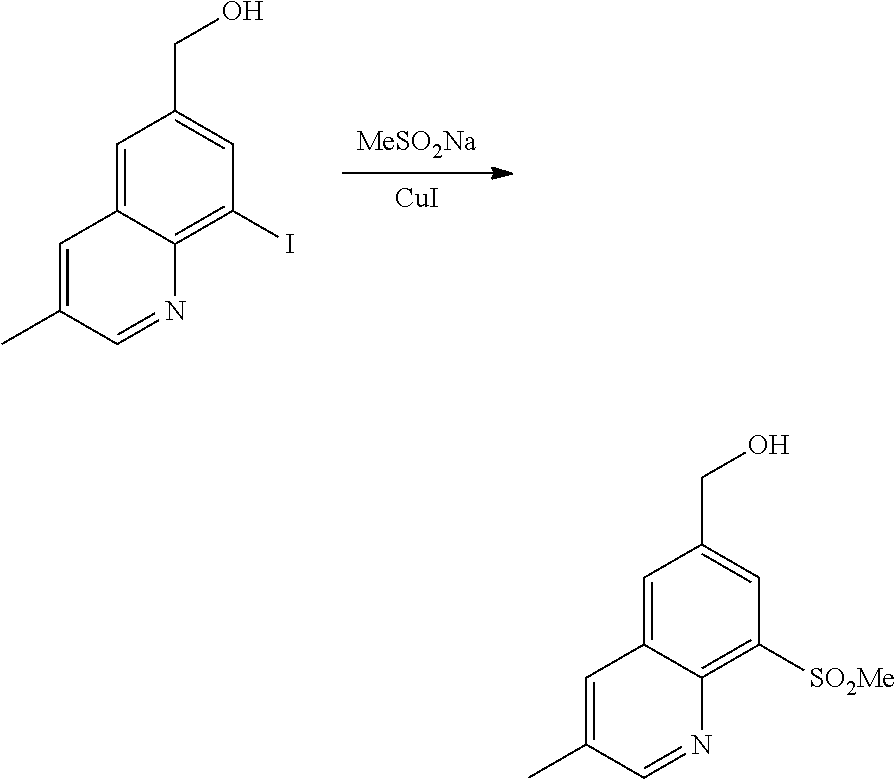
[CuI].[MeSO2Na].C1=C2C(=C(I)C=C1CO)N=CC(C)=C2.C1=C2C(=C([SO2Me])C=C1CO)N=CC(C)=C2
